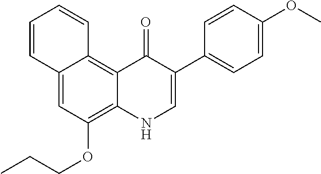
C1=CC2=CC(OCCC)=C3C(=C2C=C1)C(=O)C(C1=CC=C(OC)C=C1)=CN3
